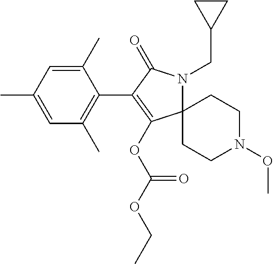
C12(N(CC3CC3)C(=O)C(C3=C(C)C=C(C)C=C3C)=C1OC(OCC)=O)CCN(OC)CC2
